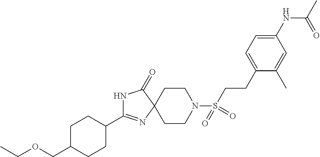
N1C(C2CCC(COCC)CC2)=NC2(C1=O)CCN(S(CCC1=CC=C(NC(=O)C)C=C1C)(=O)=O)CC2
